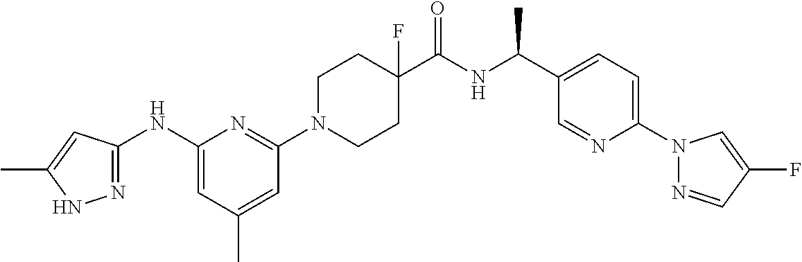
C1(NC2=NNC(C)=C2)=CC(C)=CC(N2CCC(C(NC(C3=CC=C(N4N=CC(F)=C4)N=C3)C)=O)(F)CC2)=N1
